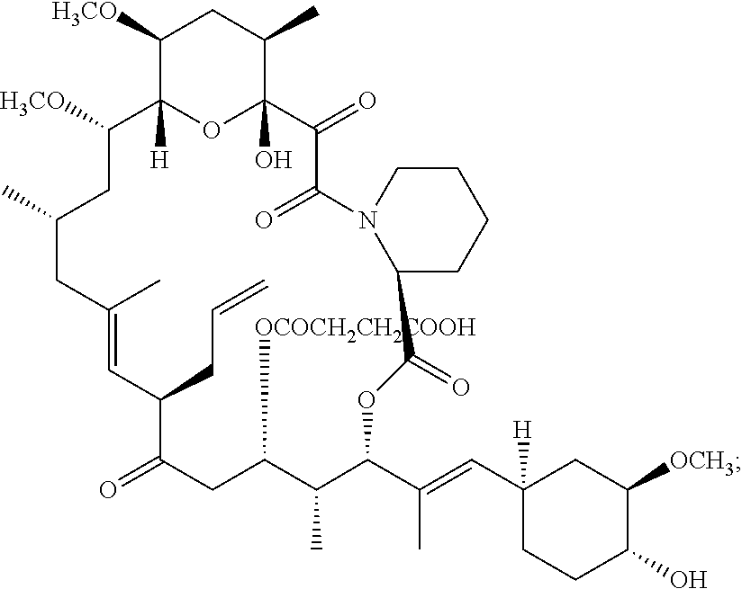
C1([H3CO])C2([H])OC(O)(C(C)C1)C(=O)C(=O)N1C(CCCC1)C(=O)OC(C(=CC1([H])CCC(O)C([OCH3])C1)C)C(C)C([OCOCH2CH2COOH])CC(=O)C(CC=C)C=C(C)CC(C)CC2[H3CO]
